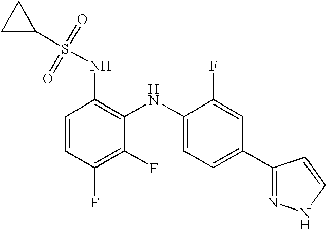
C1=CC(F)=C(F)C(NC2=CC=C(C3=NNC=C3)C=C2F)=C1NS(C1CC1)(=O)=O
